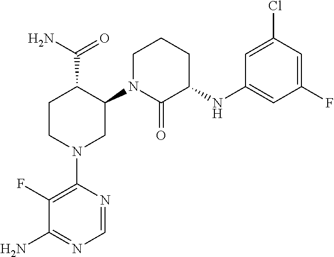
C1N(C2C(C(=O)N)CCN(C3=C(F)C(N)=NC=N3)C2)C(=O)C(NC2=CC(F)=CC(Cl)=C2)CC1
